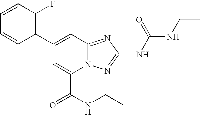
C1(C2=CC3=NC(NC(=O)NCC)=NN3C(C(NCC)=O)=C2)=C(F)C=CC=C1
